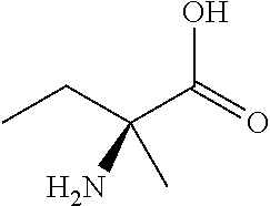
CCC(C(=O)O)(N)C
